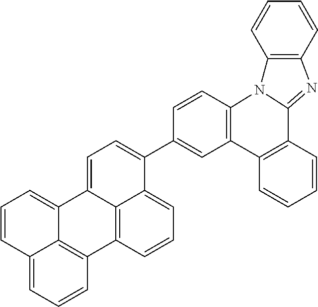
C1=C2C3=C(C4=C5C2=CC=CC5=CC=C4)C=CC=C3C(C2=CC3=C(C=C2)N2C(=NC4=C2C=CC=C4)C2=C3C=CC=C2)=C1
